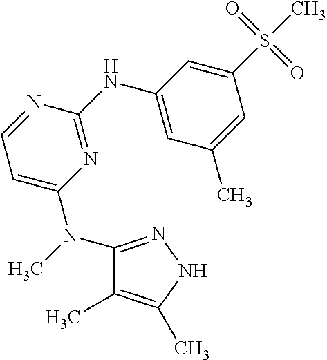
CN(C1=NNC(C)=C1C)C1=CC=NC(NC2=CC(C)=CC(S(C)(=O)=O)=C2)=N1
